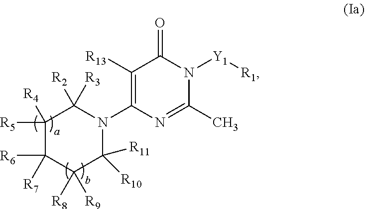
C1([R5])([R4])C([R7])([R6])C([R8])([R9])C([R10])([R11])N(C2=C([R13])C(=O)N([Y1][R1])C(C)=N2)C1([R2])[R3]
